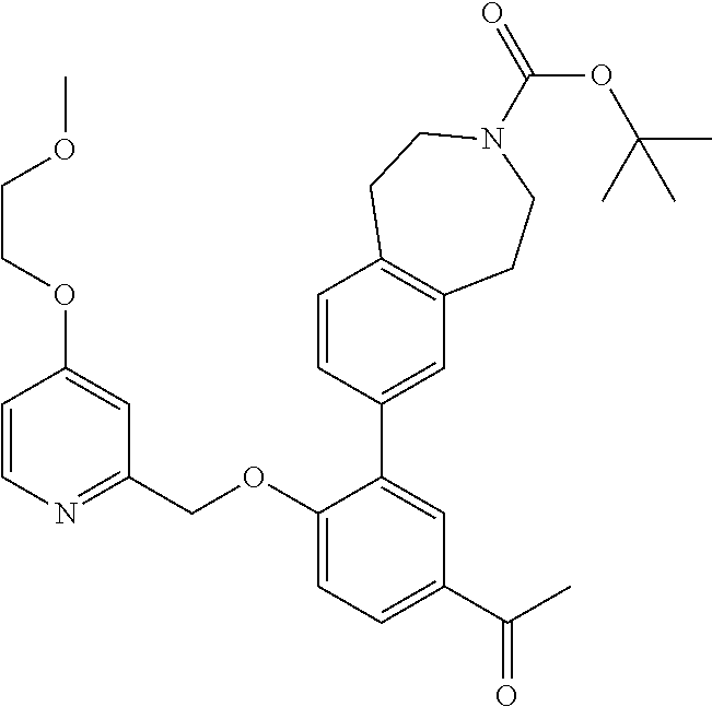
C1=CN=C(COC2=CC=C(C(C)=O)C=C2C2=CC3=C(C=C2)CCN(C(=O)OC(C)(C)C)CC3)C=C1OCCOC
